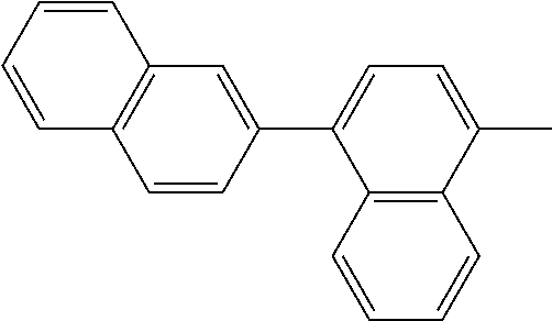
C12=C(C=CC=C1)C(C1=CC3=C(C=C1)C=CC=C3)=CC=C2C
